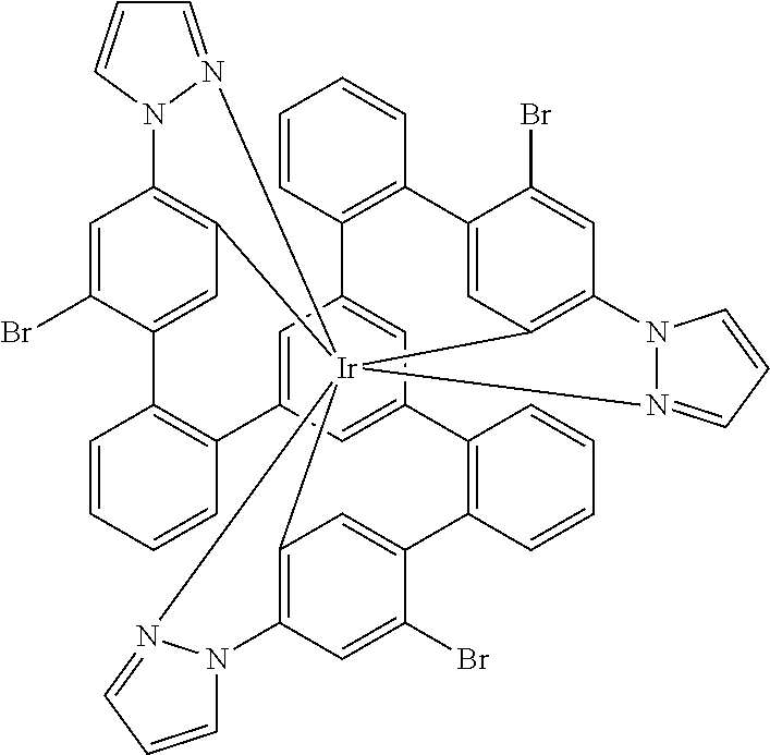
C12=C3C=C(Br)C(=C1)C1=C(C=CC=C1)C1=CC4=CC(=C1)C1=C(C=CC=C1)C1=CC5=C(C=C1Br)N1N(=CC=C1)[Ir]251(C2=C(C=C(Br)C(=C2)C2=C4C=CC=C2)N2N1=CC=C2)N1=CC=CN31
